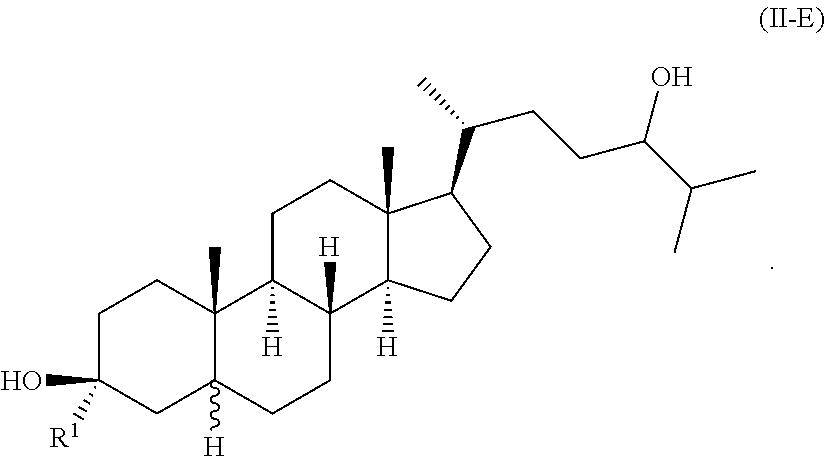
C1C([R1])(O)CC2([H])C(C)(C1)C1([H])C([H])(CC2)C2([H])C(C)(CC1)C(C(C)CCC(C(C)C)O)CC2
